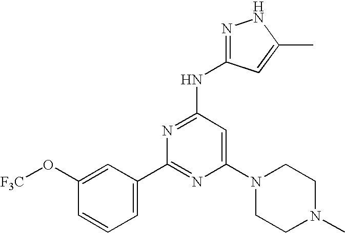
N1=C(NC2=NNC(C)=C2)C=C(N2CCN(C)CC2)N=C1C1=CC=CC(O[F3C])=C1
